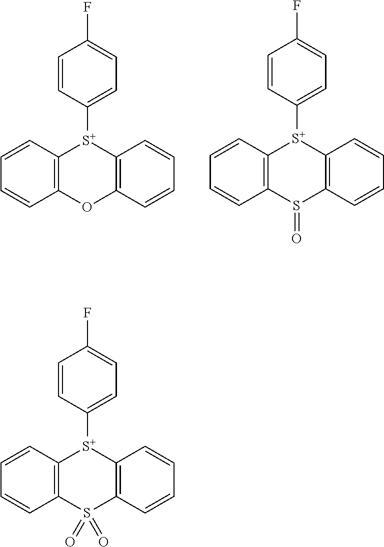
C1=CC2=C(C=C1)OC1=C([S+]2C2=CC=C(F)C=C2)C=CC=C1.C1=CC2=C(C=C1)S(=O)C1=C([S+]2C2=CC=C(F)C=C2)C=CC=C1.C1=CC2=C(C=C1)S(=O)(=O)C1=C([S+]2C2=CC=C(F)C=C2)C=CC=C1
